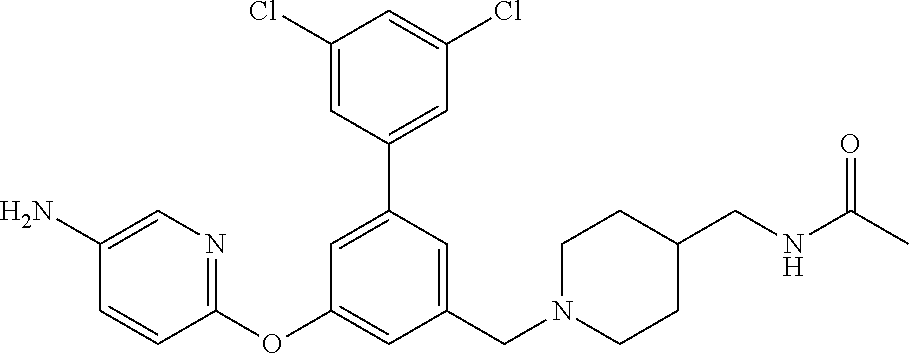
C1(Cl)=CC(C2=CC(OC3=NC=C(N)C=C3)=CC(CN3CCC(CNC(=O)C)CC3)=C2)=CC(Cl)=C1
